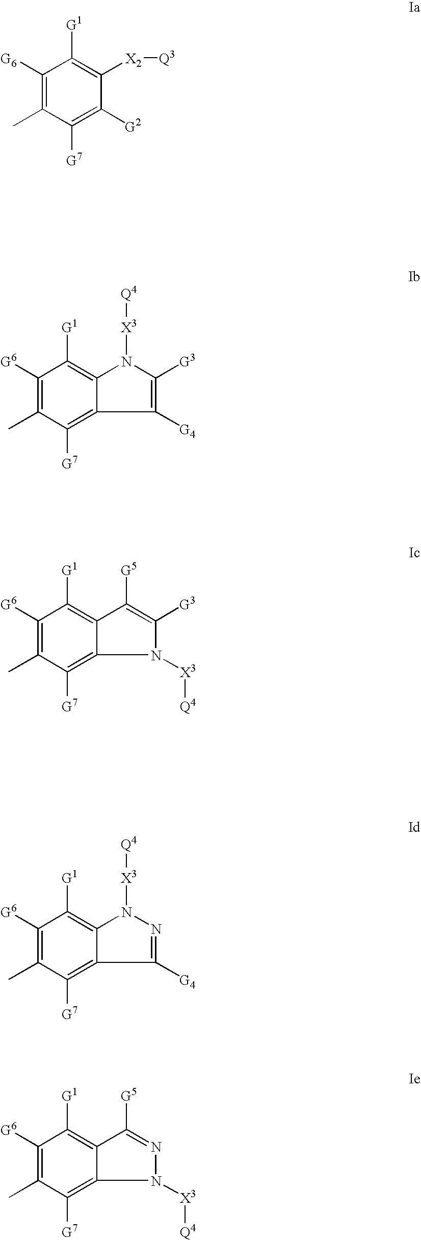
C1([G6])=C(C)C([G7])=C([G2])C([X2][Q3])=C1[G1].C1([G6])=C(C)C([G7])=C2C([G4])=C([G3])N([X3][Q4])C2=C1[G1].C1([G6])=C(C)C([G7])=C2N([X3][Q4])C([G3])=C([G5])C2=C1[G1].C1([G6])=C(C)C([G7])=C2C([G4])=NN([X3][Q4])C2=C1[G1].C1([G6])=C(C)C([G7])=C2N([X3][Q4])N=C([G5])C2=C1[G1]
